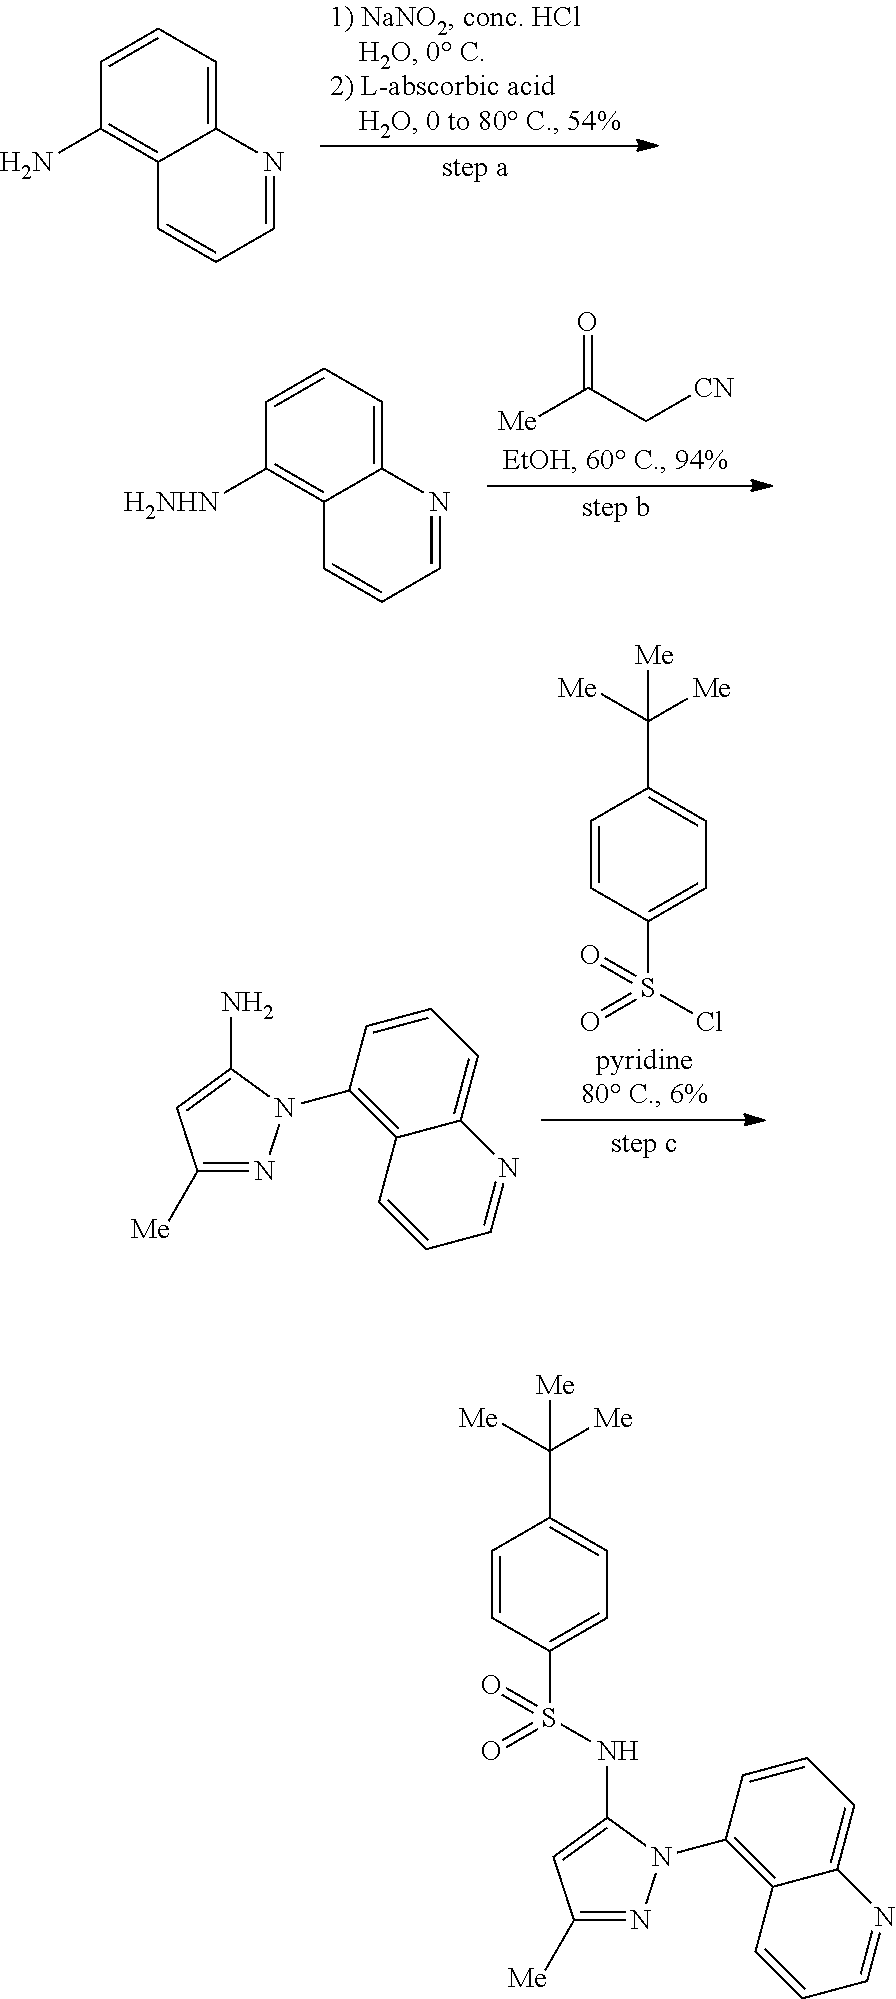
C1=NC2=CC=CC(N)=C2C=C1.[Me]C(C[CN])=O.C1=NC2=CC=CC([H2NHN])=C2C=C1.C1=CC(S(Cl)(=O)=O)=CC=C1C([Me])([Me])[Me].C1=NC2=CC=CC(N3N=C([Me])C=C3N)=C2C=C1.C1=CC(S(NC2=CC([Me])=NN2C2=C3C(=CC=C2)N=CC=C3)(=O)=O)=CC=C1C([Me])([Me])[Me]
